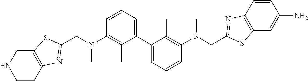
C1CC2=C(CN1)SC(CN(C1=C(C)C(C3=CC=CC(N(CC4=NC5=C(C=C(N)C=C5)S4)C)=C3C)=CC=C1)C)=N2
